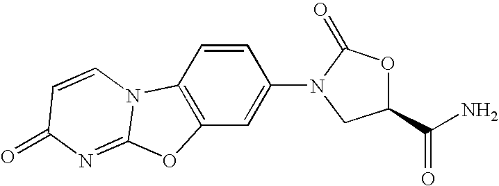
C12=C(C=CC(N3C(=O)OC(C(N)=O)C3)=C1)N1C(=NC(=O)C=C1)O2
